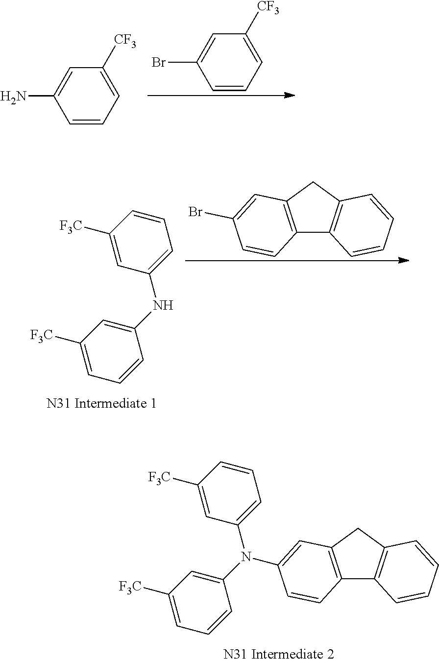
C1=CC=C(N(C2=CC([F3C])=CC=C2)C2=CC3=C(C4=C(C3)C=CC=C4)C=C2)C=C1[F3C].C1([CF3])=CC=CC(Br)=C1.C1([CF3])=CC=CC(N)=C1.C1=CC=C(NC2=CC([F3C])=CC=C2)C=C1[F3C].C12=C(CC3=C1C=CC=C3)C=C(Br)C=C2
